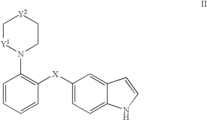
C1=CC=CC([X]C2=CC=C3C(=C2)C=CN3)=C1N1CC[Y2]C[Y1]1
